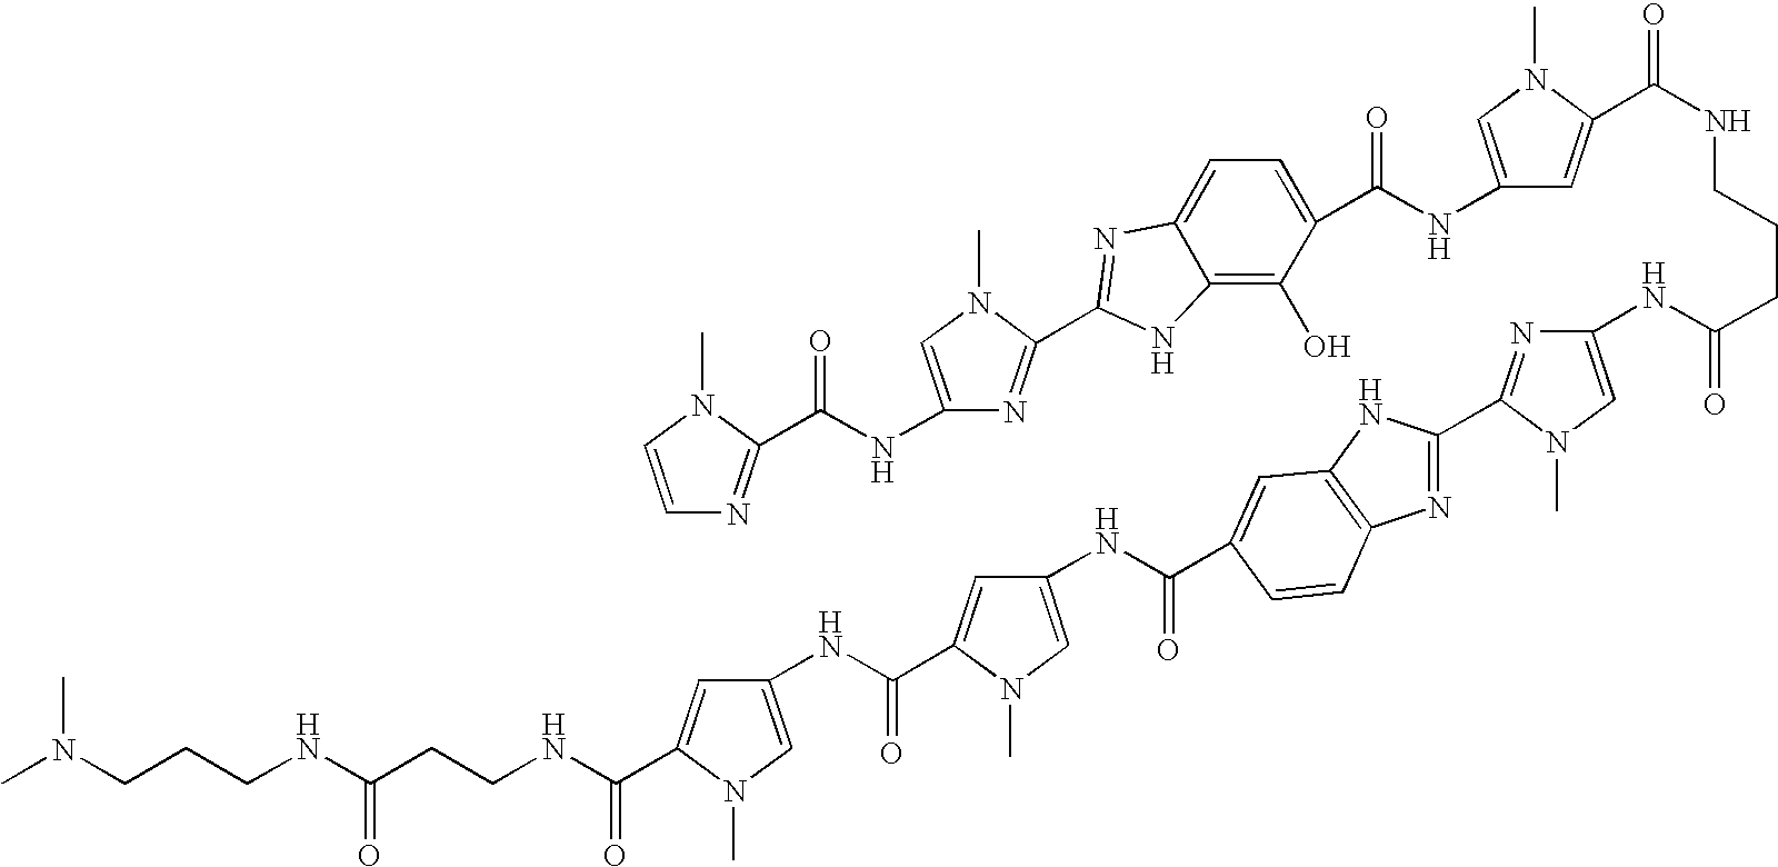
C1=CN(C)C(C(NC2=CN(C)C(C3=NC4=CC=C(C(NC5=CN(C)C(C(NCCCC(NC6=CN(C)C(C7=NC8=C(N7)C=C(C(NC7=CN(C)C(C(NC9=CN(C)C(C(NCCC(NCCCN(C)C)=O)=O)=C9)=O)=C7)=O)C=C8)=N6)=O)=O)=C5)=O)C(O)=C4N3)=N2)=O)=N1
